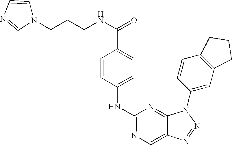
N(C1=NC=C2C(=N1)N(C1=CC3=C(C=C1)CCC3)N=N2)C1=CC=C(C(NCCCN2C=CN=C2)=O)C=C1
